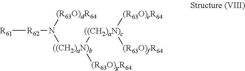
[R61][R62]N([((CH2)aN)b]([((CH2)aN)c]([(R63O)eR64])[(R63O)fR64])[(R63O)gR64])[(R63O)dR64]
